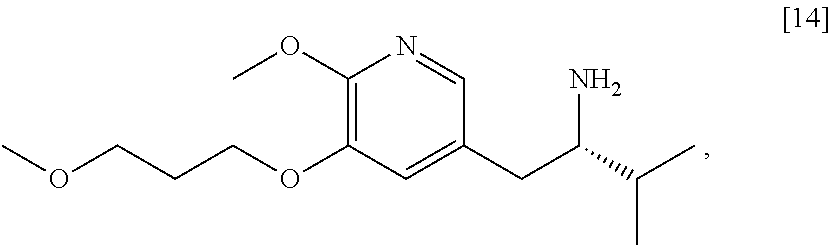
C1(OC)=C(OCCCOC)C=C(CC(N)C(C)C)C=N1
